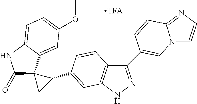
C1(C2=CN3C=CN=C3C=C2)=NNC2=C1C=CC(C1CC13C(=O)NC1=CC=C(OC)C=C31)=C2
